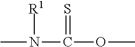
CN([R1])C(=S)OC
